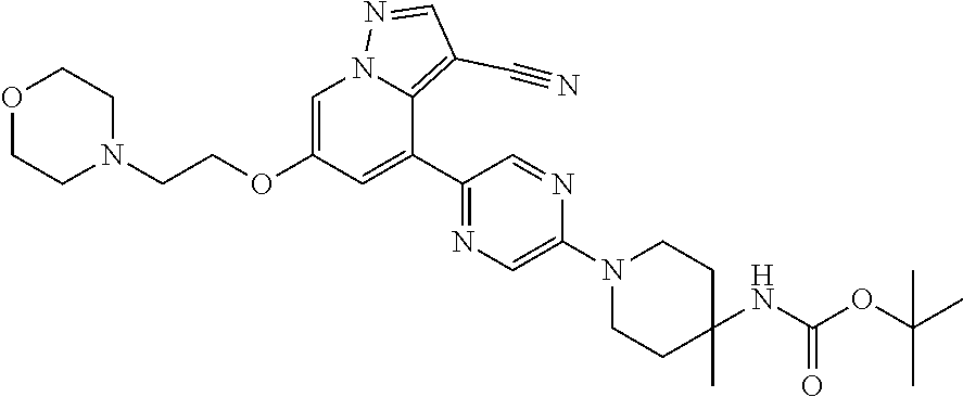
C1=C(OCCN2CCOCC2)C=C(C2=NC=C(N3CCC(NC(OC(C)(C)C)=O)(C)CC3)N=C2)C2=C(C#N)C=NN12
